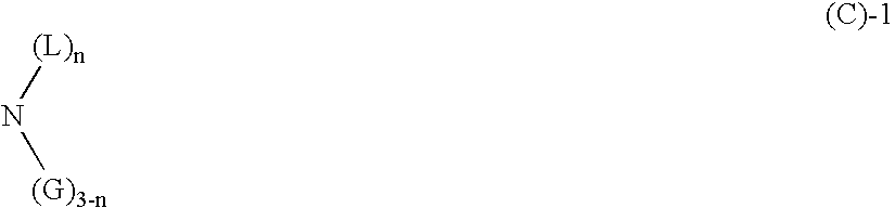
[(L)n]N[(G)3-n]
